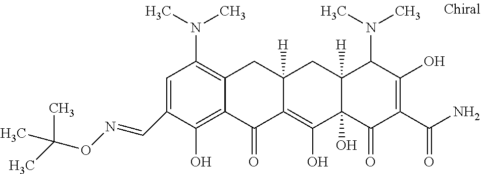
C12([H])C(O)(C(=O)C(C(N)=O)=C(O)C1N(C)C)C(O)=C1C([H])(C2)CC2=C(N(C)C)C=C(C=NOC(C)(C)C)C(O)=C2C1=O
